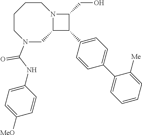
C1CCCN(C(NC2=CC=C([MeO])C=C2)=O)CC2N1C(CO)C2C1=CC=C(C2=CC=CC=C2[Me])C=C1
